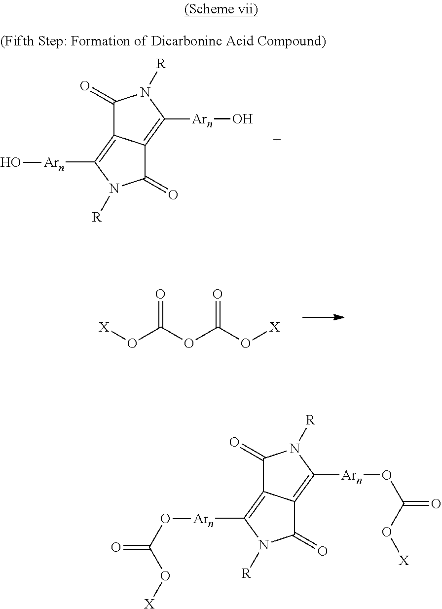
C1(=O)C2=C([Arn]O)N([R])C(=O)C2=C([Arn]O)N1[R].O(C(OC(O[X])=O)=O)[X].C1(=O)C2=C([Arn]OC(O[X])=O)N([R])C(=O)C2=C([Arn]OC(=O)O[X])N1[R]
